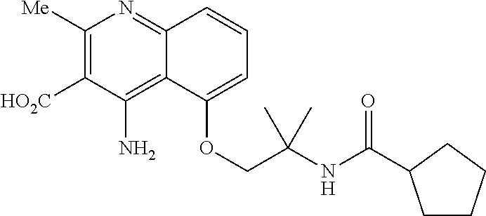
C1([Me])=C([HO2C])C(N)=C2C(=N1)C=CC=C2OCC(NC(=O)C1CCCC1)(C)C
